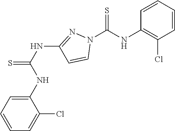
C1(NC(N2C=CC(NC(=S)NC3=CC=CC=C3Cl)=N2)=S)=C(Cl)C=CC=C1
